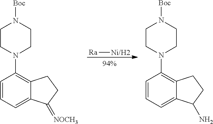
C1=CC=C2C(=C1N1CCN([Boc])CC1)CCC2=[NOCH3].C1=CC=C2C(=C1N1CCN([Boc])CC1)CCC2N.[Ra][Ni/H2]
